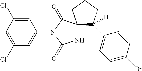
C1(Cl)=CC(N2C(=O)NC3(C2=O)C([H])(C2=CC=C(Br)C=C2)CCC3)=CC(Cl)=C1
